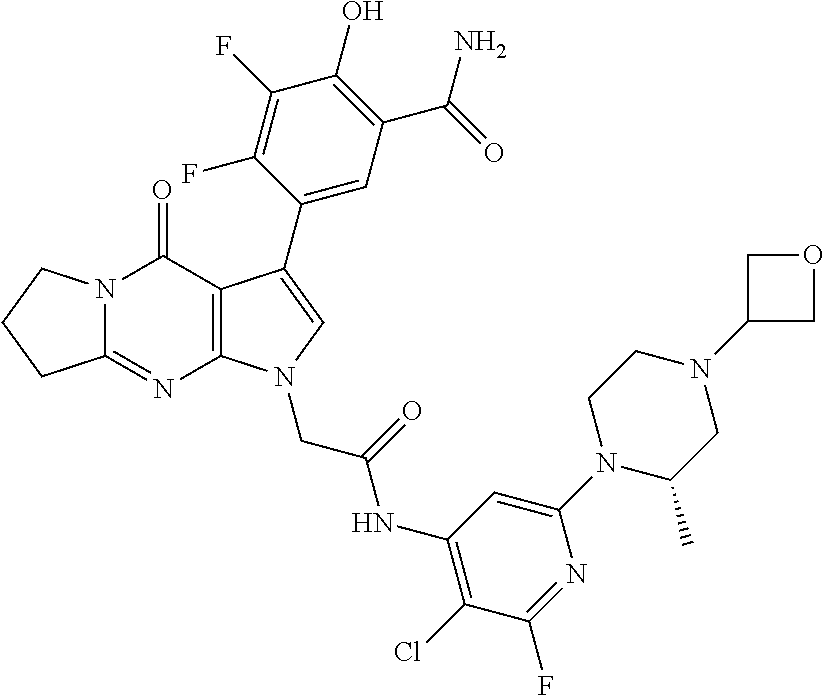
C12=NC3=C(C(=O)N1CCC2)C(C1=CC(C(=O)N)=C(O)C(F)=C1F)=CN3CC(=O)NC1=C(Cl)C(F)=NC(N2C(C)CN(C3COC3)CC2)=C1
